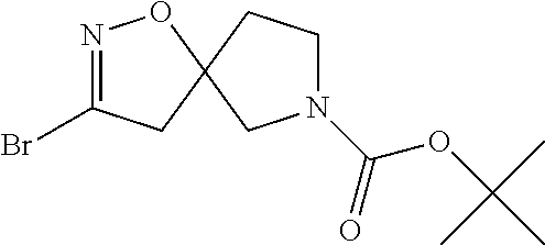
N1=C(Br)CC2(O1)CN(C(OC(C)(C)C)=O)CC2
